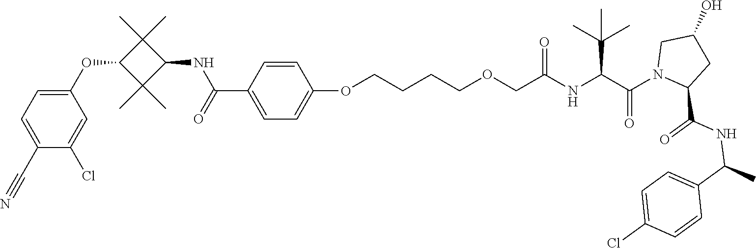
C1(OCCCCOCC(NC(C(N2CC(O)CC2C(NC(C2=CC=C(Cl)C=C2)C)=O)=O)C(C)(C)C)=O)=CC=C(C(NC2C(C)(C)C(OC3=CC=C(C#N)C(Cl)=C3)C2(C)C)=O)C=C1
